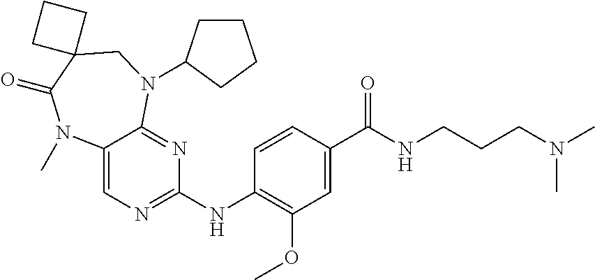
C1(NC2=NC=C3C(=N2)N(C2CCCC2)CC2(C(=O)N3C)CCC2)=C(OC)C=C(C(NCCCN(C)C)=O)C=C1
